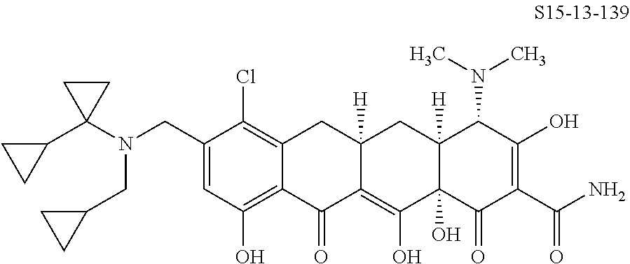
C1(CN(CC2CC2)C2(C3CC3)CC2)=CC(O)=C2C(=C1Cl)CC1([H])C(=C(O)C3(O)C([H])(C1)C(N(C)C)C(O)=C(C(N)=O)C3=O)C2=O
